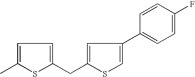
C1=C(C)SC(CC2=CC(C3=CC=C(F)C=C3)=CS2)=C1
